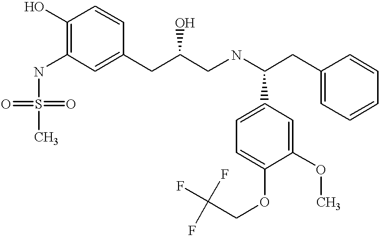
N(C1=C(O)C=CC(CC(CNC(CC2=CC=CC=C2)C2=CC=C(OCC(F)(F)F)C(OC)=C2)O)=C1)S(C)(=O)=O
